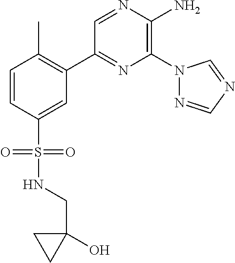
C1(C2=C(C)C=CC(S(=O)(=O)NCC3(O)CC3)=C2)=NC(N2N=CN=C2)=C(N)N=C1
